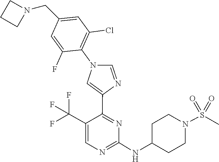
C1(NC2CCN(S(=O)(=O)C)CC2)=NC=C(C(F)(F)F)C(C2=CN(C3=C(Cl)C=C(CN4CCC4)C=C3F)C=N2)=N1
